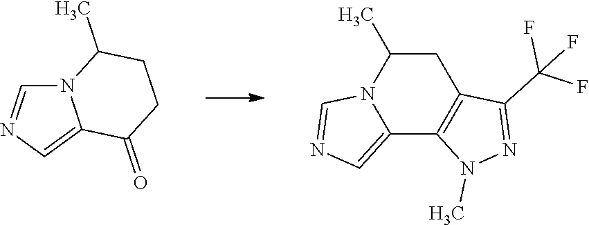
N12C=NC=C1C(=O)CCC2C.C1C(C)N2C(=CN=C2)C2=C1C(C(F)(F)F)=NN2C
